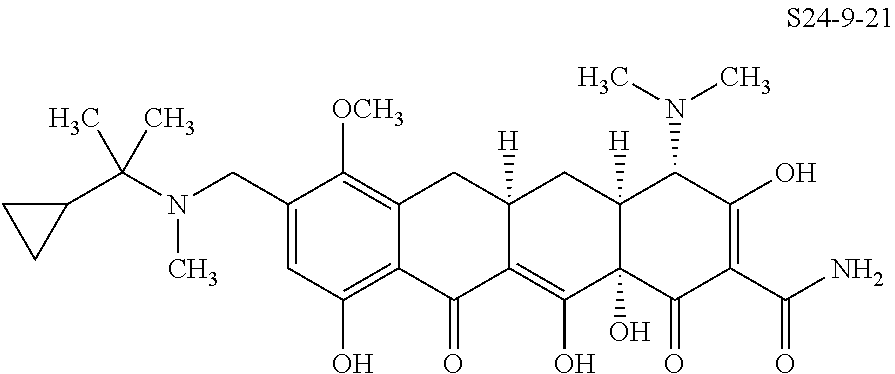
C1=C(CN(C(C)(C)C2CC2)C)C([OCH3])=C2C(=C1O)C(=O)C1=C(O)C3(O)C([H])(CC1([H])C2)C(N(C)C)C(O)=C(C(N)=O)C3=O
